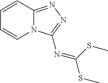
C1=CC2=NN=C(N=C(SC)SC)N2C=C1
